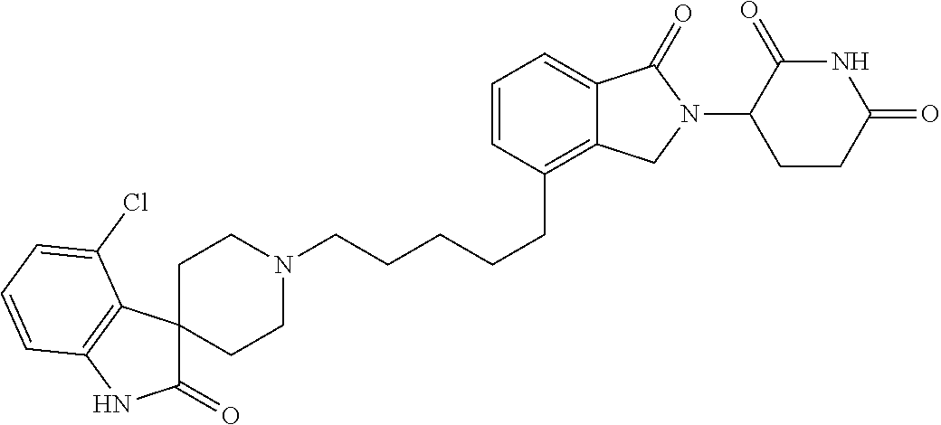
N1(CCCCCC2=C3C(=CC=C2)C(=O)N(C2C(=O)NC(=O)CC2)C3)CCC2(CC1)C(=O)NC1=C2C(Cl)=CC=C1
